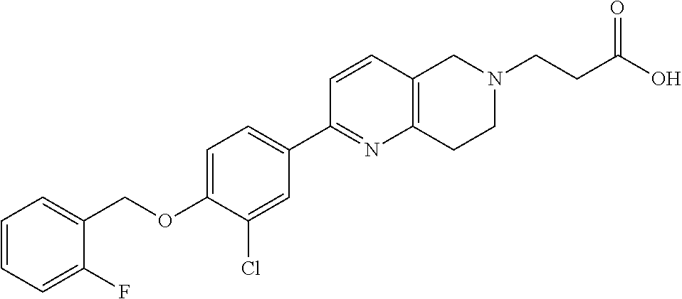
C1=CC=C(F)C(COC2=CC=C(C3=NC4=C(C=C3)CN(CCC(O)=O)CC4)C=C2Cl)=C1
